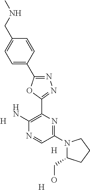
C1(N2C(CO)CCC2)=NC(C2=NN=C(C3=CC=C(CNC)C=C3)O2)=C(N)N=C1.[H].[H].[H]
